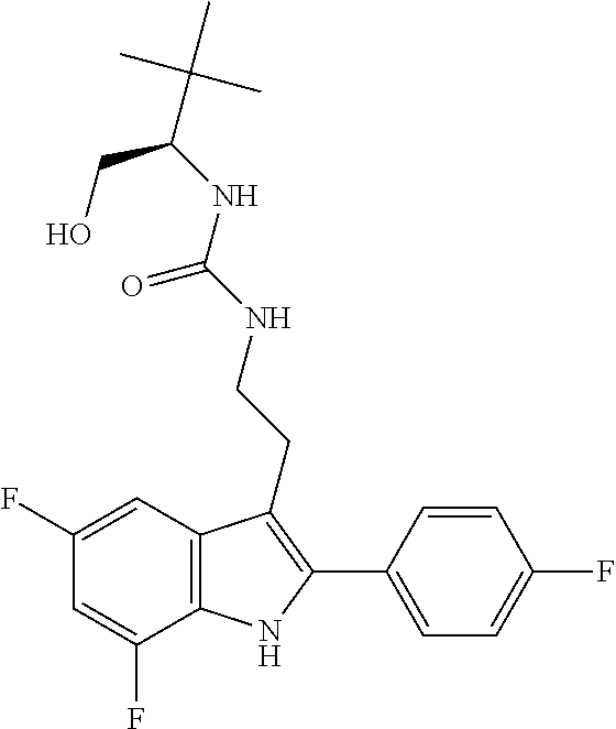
C(C(NC(=O)NCCC1=C(C2=CC=C(F)C=C2)NC2=C1C=C(F)C=C2F)CO)(C)(C)C
